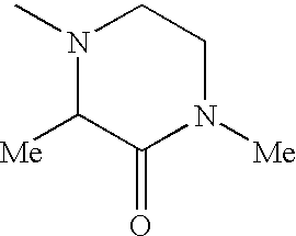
N1(C)C([Me])C(=O)N([Me])CC1
